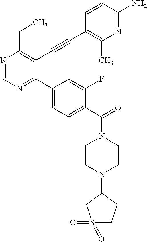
N1=CN=C(C2=CC=C(C(=O)N3CCN(C4CCS(=O)(=O)C4)CC3)C(F)=C2)C(C#CC2=C(C)N=C(N)C=C2)=C1CC
